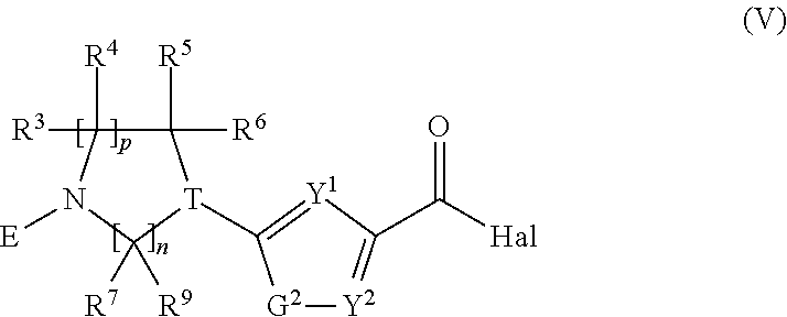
[G2]1[Y2]=C(C([Hal])=O)[Y1]=C1[T]1C([R5])([R6])C([R3])([R4])N([E])C1([R9])[R7]
